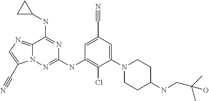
C12=NC=C(C#N)N1N=C(NC1=C(Cl)C(N3CCC(NCC(C)(C)O)CC3)=CC(C#N)=C1)N=C2NC1CC1
